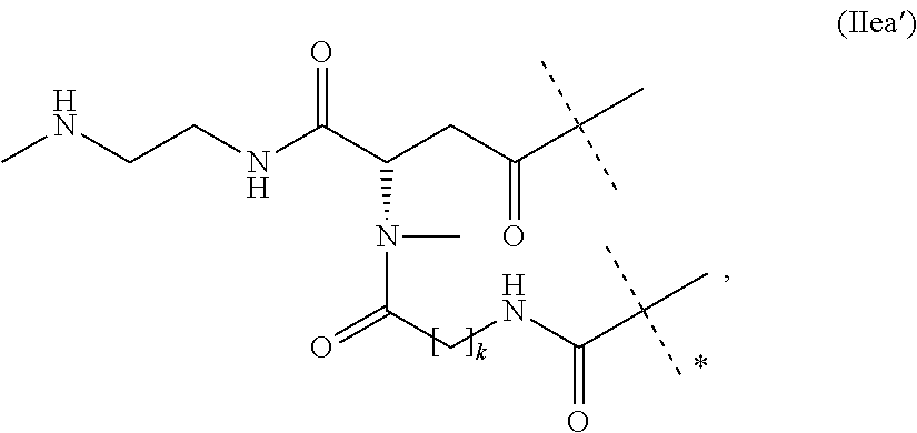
CNCCNC(C(CC(C(C)(C)C)=O)N(C)C(CNC(C(C)(C)C)=O)=O)=O
